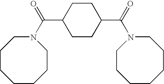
C1CCCCCN(C(=O)C2CCC(C(=O)N3CCCCCCC3)CC2)C1
